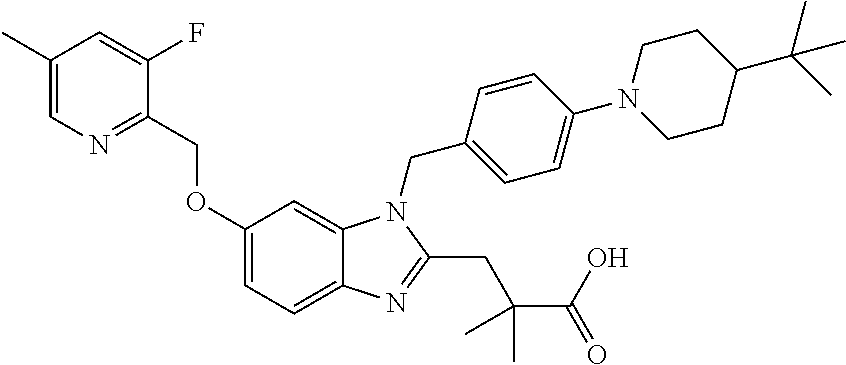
C1(OCC2=NC=C(C)C=C2F)=CC=C2C(=C1)N(CC1=CC=C(N3CCC(C(C)(C)C)CC3)C=C1)C(CC(C(=O)O)(C)C)=N2
